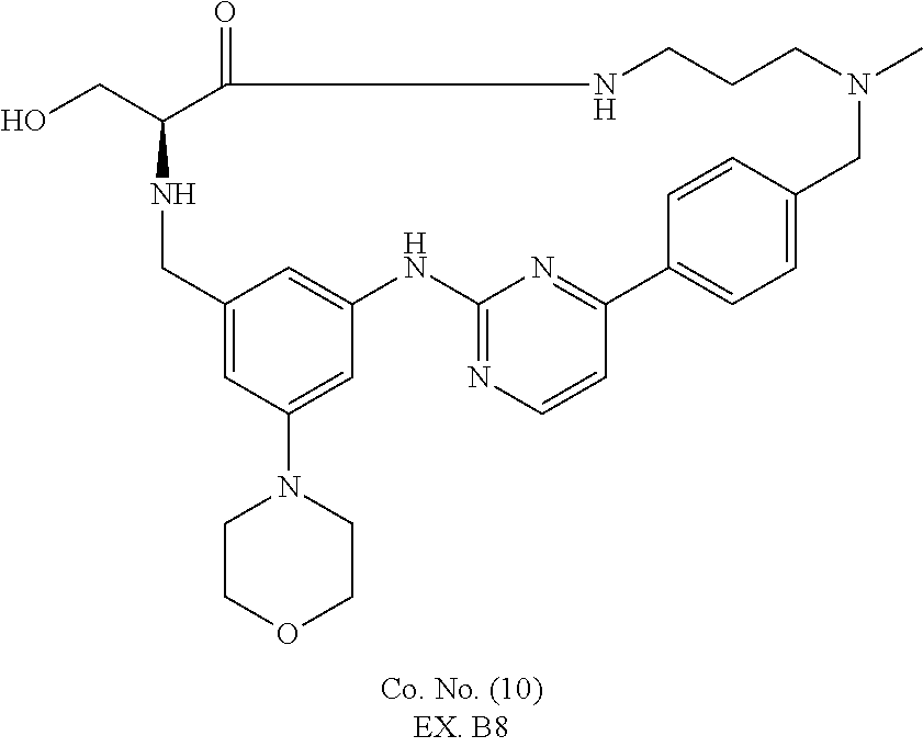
N1CC2=CC(N3CCOCC3)=CC(=C2)NC2=NC=CC(=N2)C2=CC=C(C=C2)CN(C)CCCNC(=O)C1CO
